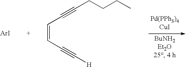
[H]C#CC=CC#CCCCC.[ArI]
